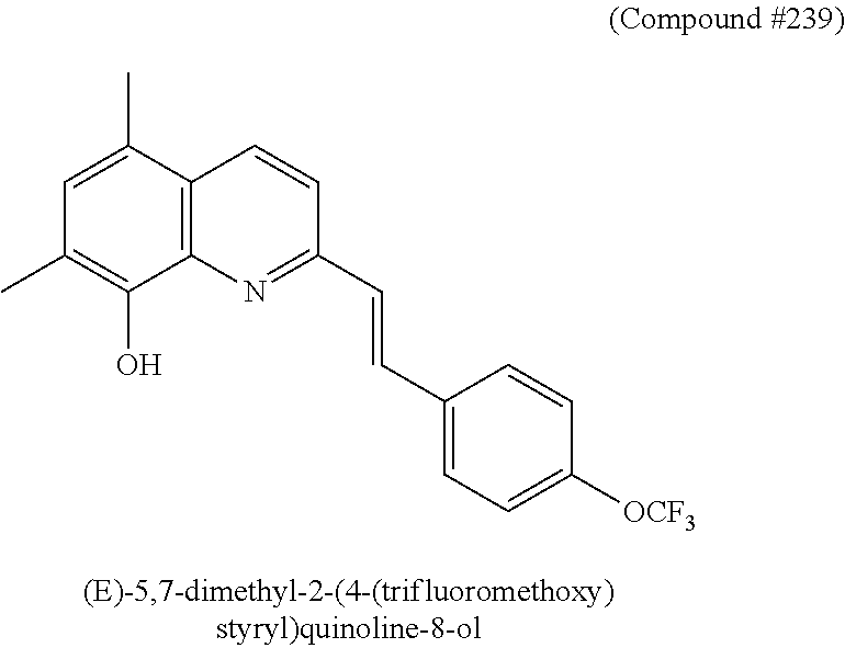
C12=C(C(C)=CC(C)=C1O)C=CC(C=CC1=CC=C([OCF3])C=C1)=N2
